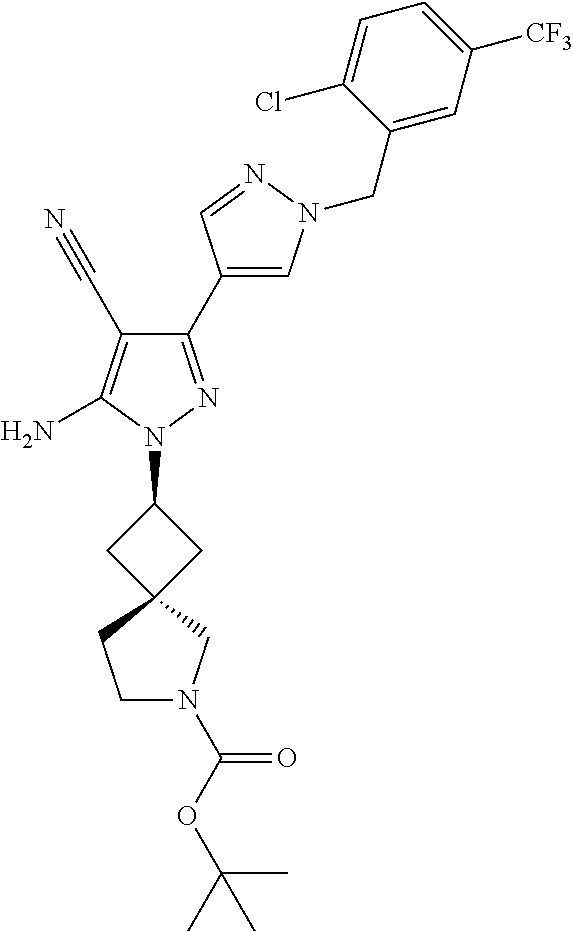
C1(C2=CN(CC3=CC([CF3])=CC=C3Cl)N=C2)=NN(C2CC3(C2)CN(C(OC(C)(C)C)=O)CC3)C(N)=C1C#N
